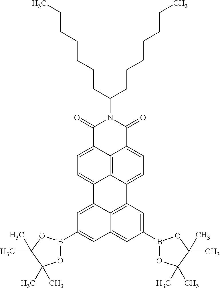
C1(=O)C2=CC=C3C4=C2C(=CC=C4C2=C4C3=CC(B3OC(C)(C)C(C)(C)O3)=CC4=CC(B3OC(C)(C)C(C)(C)O3)=C2)C(=O)N1C(CCCCCCC)CCCCCCC
